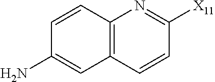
C1=CC2=C(C=C1N)C=CC([X11])=N2
